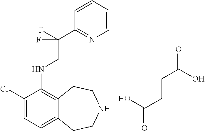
C(C1=NC=CC=C1)(CNC1=C2C(=CC=C1Cl)CCNCC2)(F)F.C(=O)(O)CCC(=O)O
